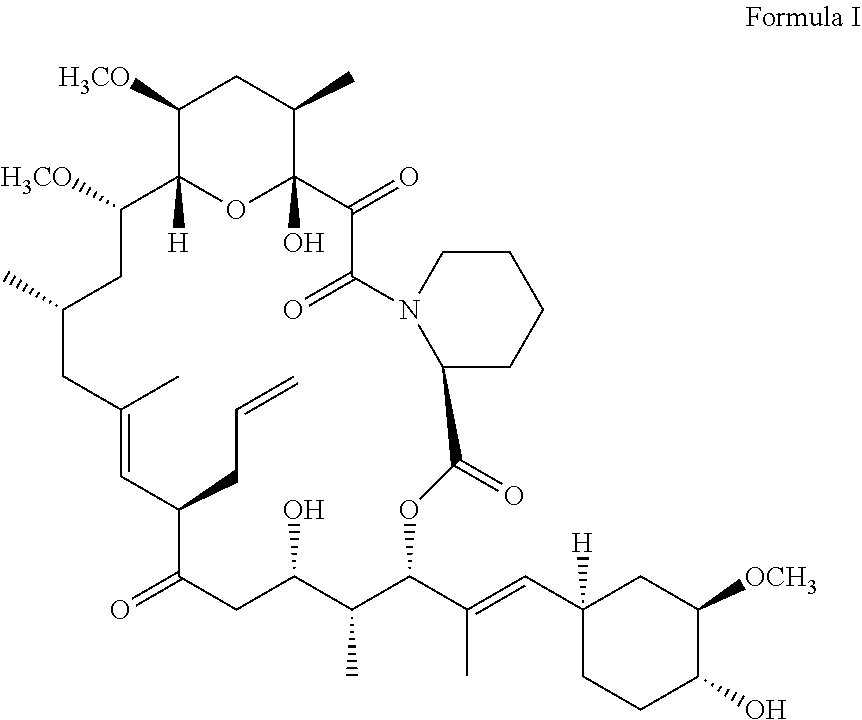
C1([H3CO])C2([H])OC(O)(C(C)C1)C(=O)C(=O)N1C(CCCC1)C(=O)OC(C(=CC1([H])CCC(O)C([OCH3])C1)C)C(C)C(O)CC(=O)C(CC=C)C=C(C)CC(C)CC2[H3CO]
